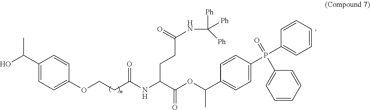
C1(C(O)C)=CC=C(OCCC(=O)NC(C(OC(C2=CC=C(P(C3=CC=CC=C3)(=O)C3=CC=CC=C3)C=C2)C)=O)CCC(NC([Ph])([Ph])[Ph])=O)C=C1
